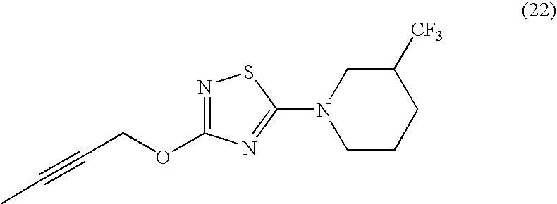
N1(C2=NC(OCC#CC)=NS2)CCCC([CF3])C1
